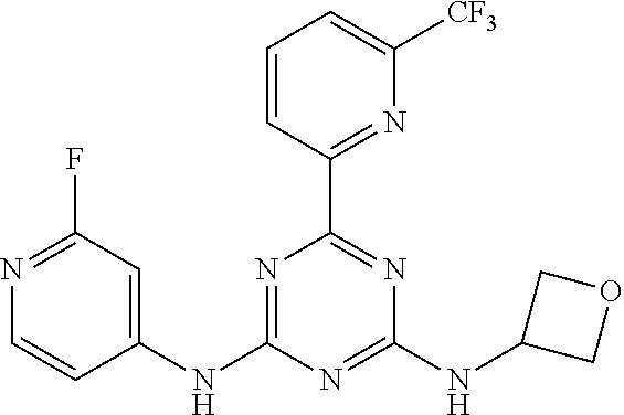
C1=CC(C2=NC(NC3COC3)=NC(NC3=CC(F)=NC=C3)=N2)=NC([CF3])=C1
